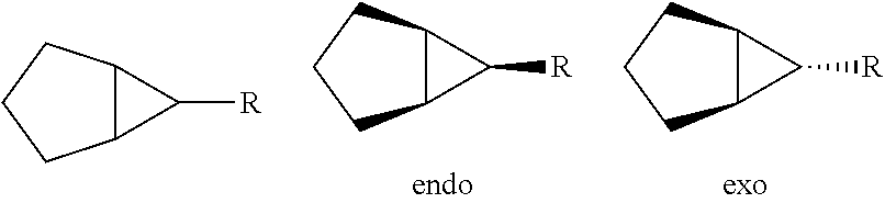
C12C(CCC1)C2[R].C12C(CCC1)C2[R].C12C(CCC1)C2[R]
